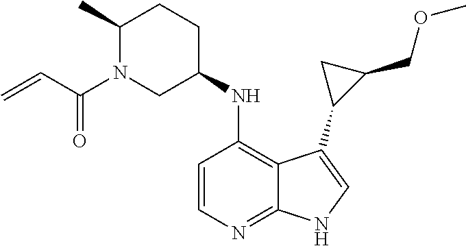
C1=CC(NC2CCC(C)N(C(C=C)=O)C2)=C2C(=N1)NC=C2C1C(COC)C1
